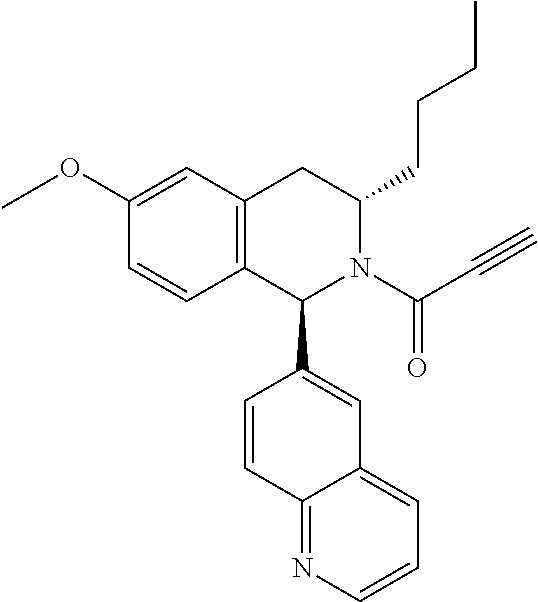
C12=C(CC(CCCC)N(C(C#C)=O)C1C1=CC3=CC=CN=C3C=C1)C=C(OC)C=C2
